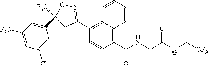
C(NCC(NC[CF3])=O)(C1=C2C(=C(C3=NOC([F3C])(C4=CC([F3C])=CC(Cl)=C4)C3)C=C1)C=CC=C2)=O
